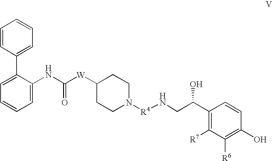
C1(C2=CC=CC=C2NC(=O)[W]C2CCN([R4]NCC(O)C3=C([R7])C([R6])=C(O)C=C3)CC2)=CC=CC=C1
